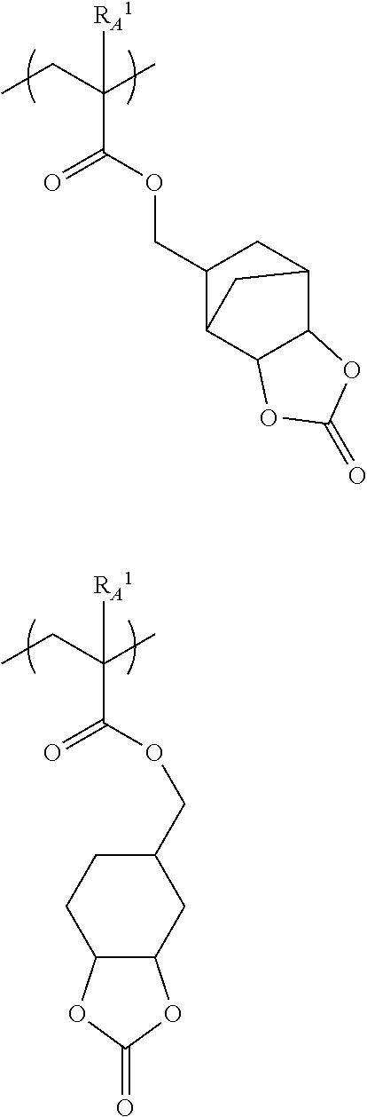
CCC(C)([RA1])C(=O)OCC1C2C3C(C(C1)C2)OC(=O)O3.CCC(C)([RA1])C(=O)OCC1CC2C(CC1)OC(=O)O2
